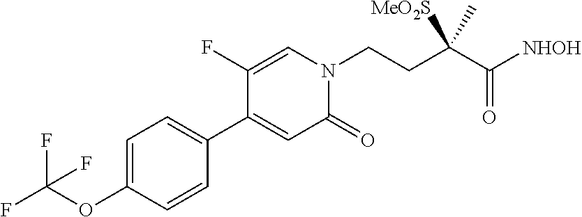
C1(OC(F)(F)F)=CC=C(C2=CC(=O)N(CCC(C([NHOH])=O)([MeO2S])C)C=C2F)C=C1
